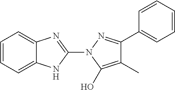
C1=CC=C2C(=C1)N=C(N1C(O)=C(C)C(C3=CC=CC=C3)=N1)N2
